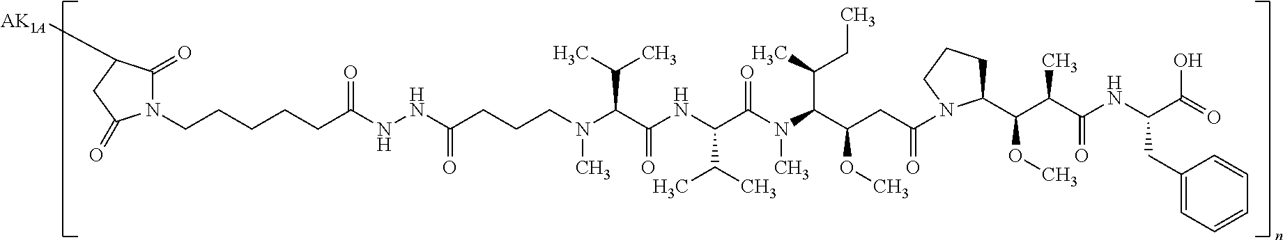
C(CCCCC(NNC(=O)CCCN(C)C(C(=O)NC(C(C)C)C(N(C(C(OC)CC(=O)N1C(C(C(C)C(=O)NC(C(=O)O)CC2=CC=CC=C2)OC)CCC1)C(C)CC)C)=O)C(C)C)=O)N1C(=O)C([AK1A])CC1=O
